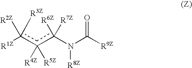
[R1Z]C(C(C(N(C([R9Z])=O)[R8Z])([R6Z])[R7Z])([R4Z])[R5Z])([R2Z])[R3Z]
